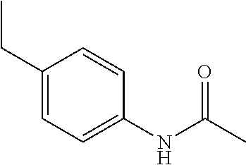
C1(CC)=CC=C(NC(C)=O)C=C1
